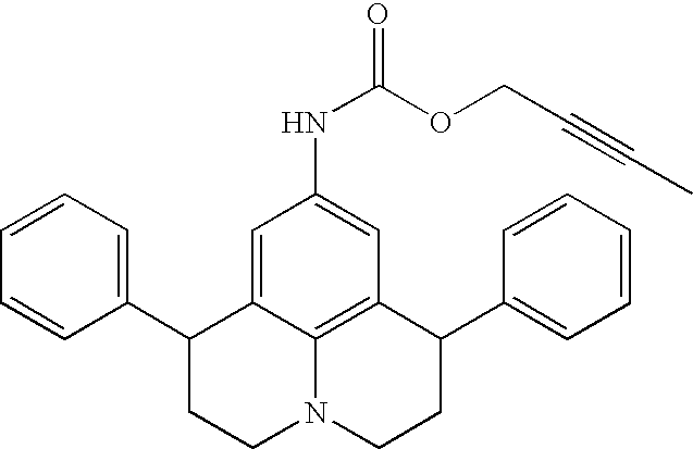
C1=CC=C(C2CCN3C4=C(C(C5=CC=CC=C5)CC3)C=C(NC(=O)OCC#CC)C=C24)C=C1
